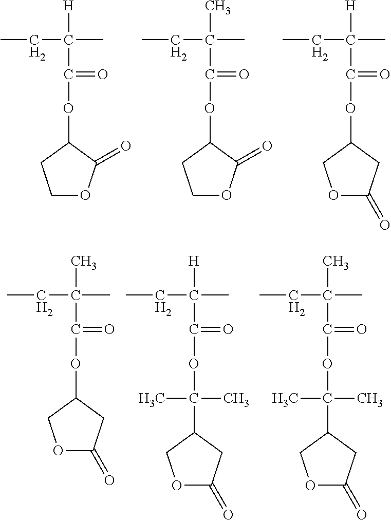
C1OC(=O)C(OC(=O)C(C)(CC)[H])C1.C1OC(=O)C(OC(=O)C(C)(CC)C)C1.O1C(=O)CC(OC(=O)C(C)(CC)[H])C1.O1C(=O)CC(OC(=O)C(C)(CC)C)C1.O1C(=O)CC(C(C)(C)OC(=O)C(C)(CC)[H])C1.O1C(=O)CC(C(C)(C)OC(=O)C(C)(CC)C)C1
